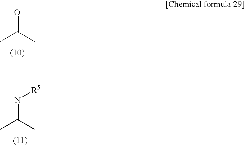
CC(C)=O.CC(C)=N[R5]
